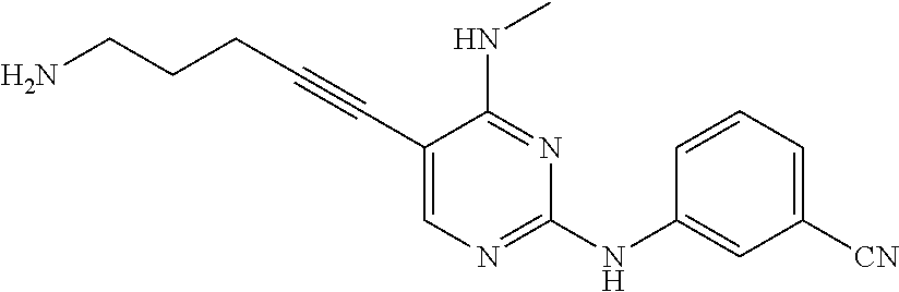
NCCCC#CC1=CN=C(NC2=CC([CN])=CC=C2)N=C1NC
